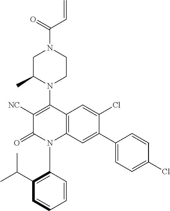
C1C(C)N(C2=C([NC])C(=O)N(C3=C(C(C)C)C=CC=C3)C3=C2C=C(Cl)C(C2=CC=C(Cl)C=C2)=C3)CCN1C(=O)C=C
